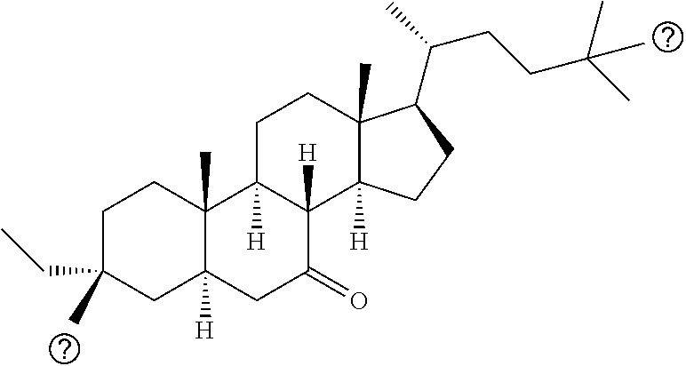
C1C(C)(CC)CC2([H])C(C)(C1)C1([H])C([H])(C(=O)C2)C2([H])C(C)(CC1)C(C(CCC(C)(C)C)C)CC2
